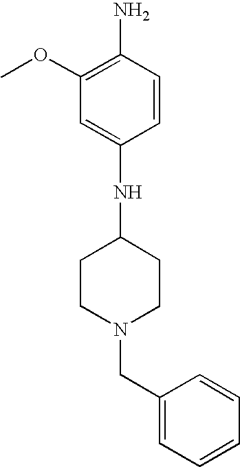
N(C1=CC(OC)=C(N)C=C1)C1CCN(CC2=CC=CC=C2)CC1
